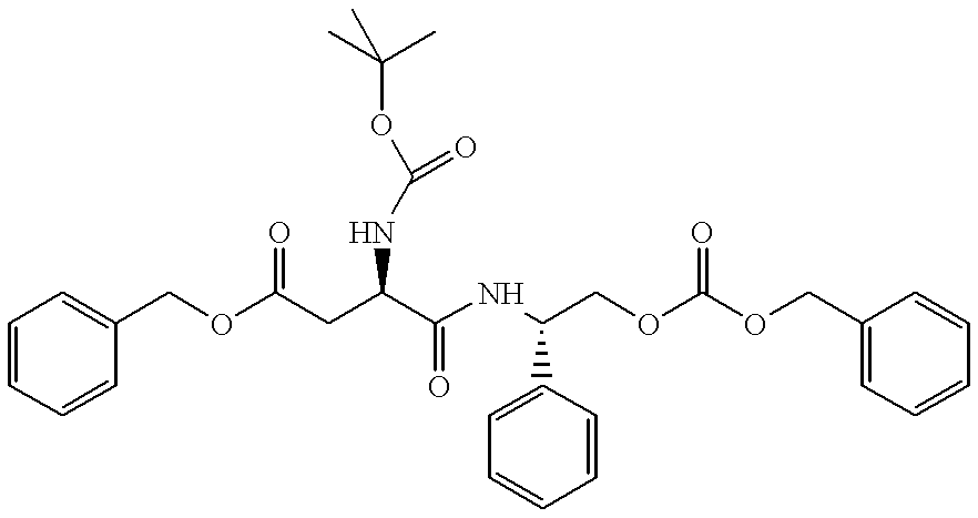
C1=CC=CC(COC(CC(C(NC(COC(OCC2=CC=CC=C2)=O)C2=CC=CC=C2)=O)NC(OC(C)(C)C)=O)=O)=C1
